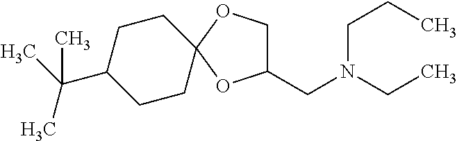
C1CC(C(C)(C)C)CCC12OCC(CN(CC)CCC)O2
